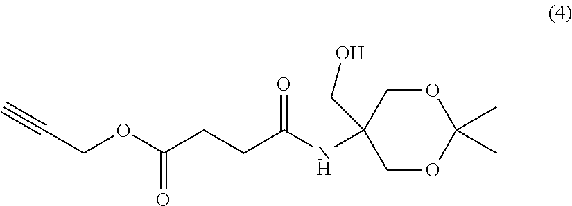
O1CC(CO)(NC(CCC(OCC#C)=O)=O)COC1(C)C
